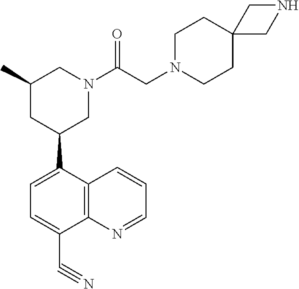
C12=C(N=CC=C1)C(C#N)=CC=C2C1CN(C(CN2CCC3(CC2)CNC3)=O)CC(C)C1
